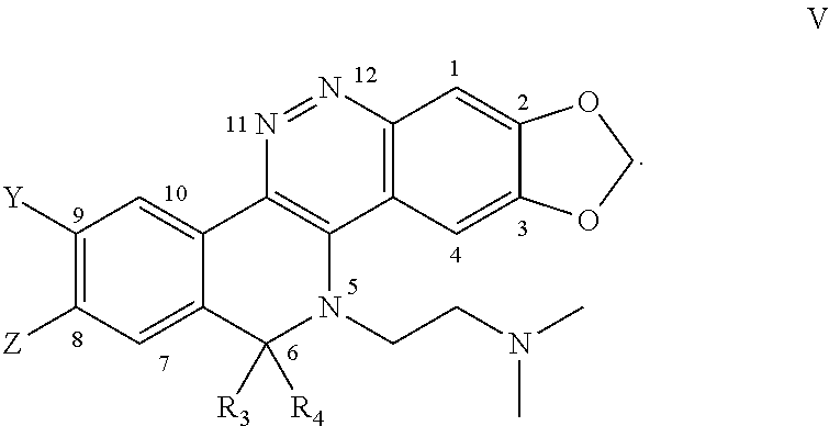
C1([Y])=C([Z])C=C2C(=C1)C1=C(N(CCN(C)C)C2([R3])[R4])C2=C(N=N1)C=C1C(=C2)OCO1
